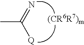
CC(=N)[Q]
